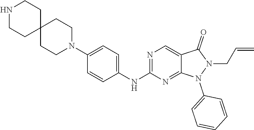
N1=C(NC2=CC=C(N3CCC4(CC3)CCNCC4)C=C2)N=C2C(=C1)C(=O)N(CC=C)N2C1=CC=CC=C1
